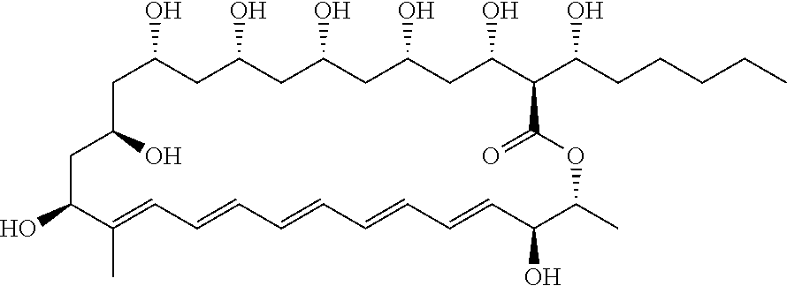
C1C(O)CC(O)CC(O)CC(O)CC(O)C(C(CCCCC)O)C(=O)OC(C)C(O)C=CC=CC=CC=CC=C(C)C(O)CC1O
